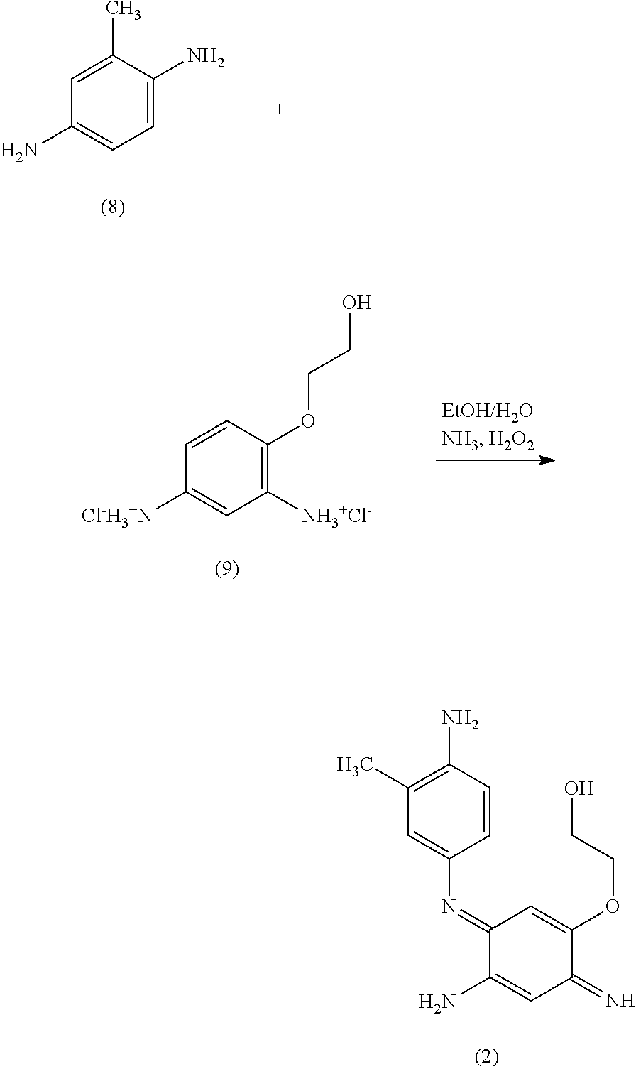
C1(=N)C(OCCO)=CC(=NC2=CC(C)=C(N)C=C2)C(N)=C1.C1=C(C)C(N)=CC=C1N.C1=CC(OCCO)=C([NH3+Cl-])C=C1[Cl-H3+N]
